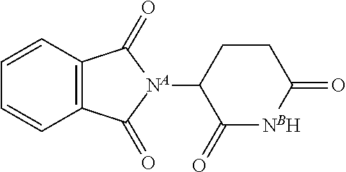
C12=C(C(=O)[NA](C3C(=O)[NBH]C(=O)CC3)C1=O)C=CC=C2
